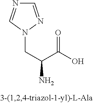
C1=NN(CC(N)C(O)=O)C=N1
